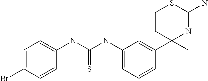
C1(C2=CC(NC(=S)NC3=CC=C(Br)C=C3)=CC=C2)(C)N=C(N)SCC1
